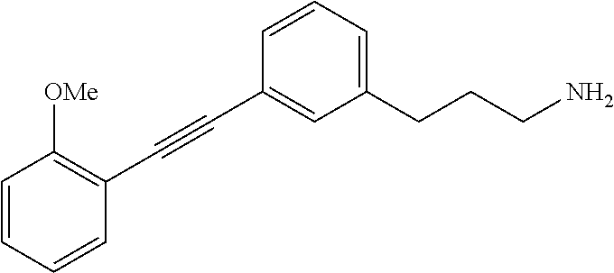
C(#CC1=CC(CCCN)=CC=C1)C1=C([OMe])C=CC=C1
